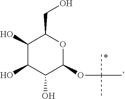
C(C)(C)(C)OC1C(O)C(O)C(O)C(CO)O1
